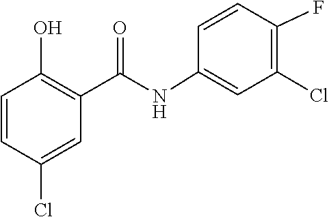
C1=CC(F)=C(Cl)C=C1NC(C1=C(O)C=CC(Cl)=C1)=O
